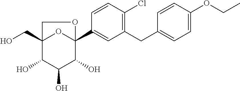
C1(C23OC(CO)(C(O)C(O)C2O)CO3)=CC(CC2=CC=C(OCC)C=C2)=C(Cl)C=C1
